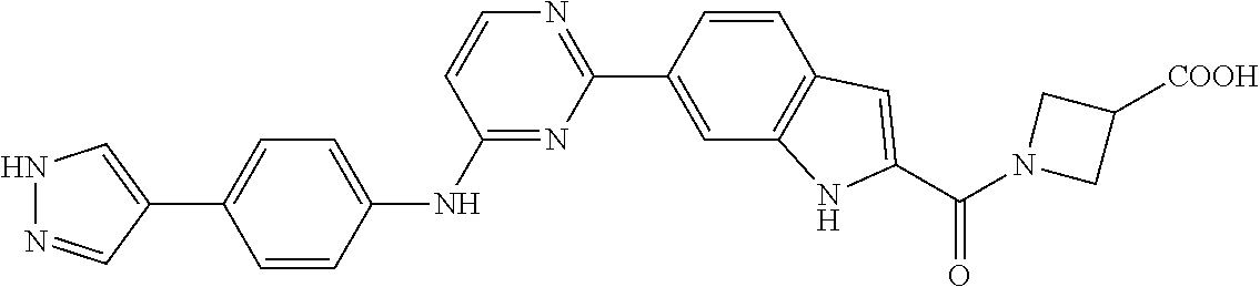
N1N=CC(C2=CC=C(NC3=NC(C4=CC5=C(C=C4)C=C(C(N4CC([COOH])C4)=O)N5)=NC=C3)C=C2)=C1
